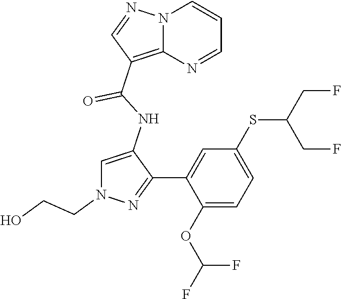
N12C(=C(C(NC3=CN(CCO)N=C3C3=CC(SC(CF)CF)=CC=C3OC(F)F)=O)C=N1)N=CC=C2
